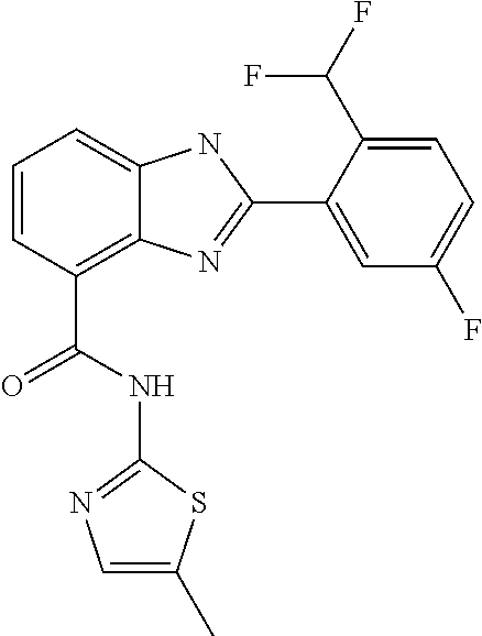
C1=CC(C(NC2=NC=C(C)S2)=O)=C2C(=C1)NC(C1=CC(F)=CC=C1C(F)F)=N2
